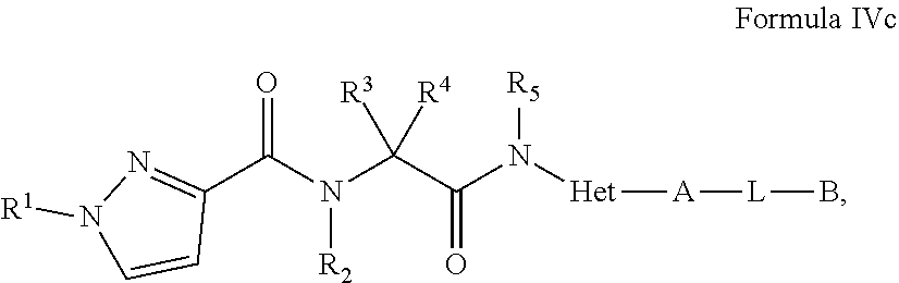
C1(C(N(C(C(N([Het][A][L]B)[R5])=O)([R4])[R3])[R2])=O)=NN([R1])C=C1
